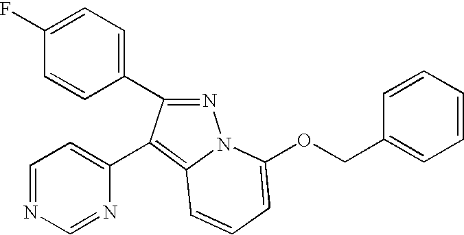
C1(F)=CC=C(C2=NN3C(=C2C2=CC=NC=N2)C=CC=C3OCC2=CC=CC=C2)C=C1
